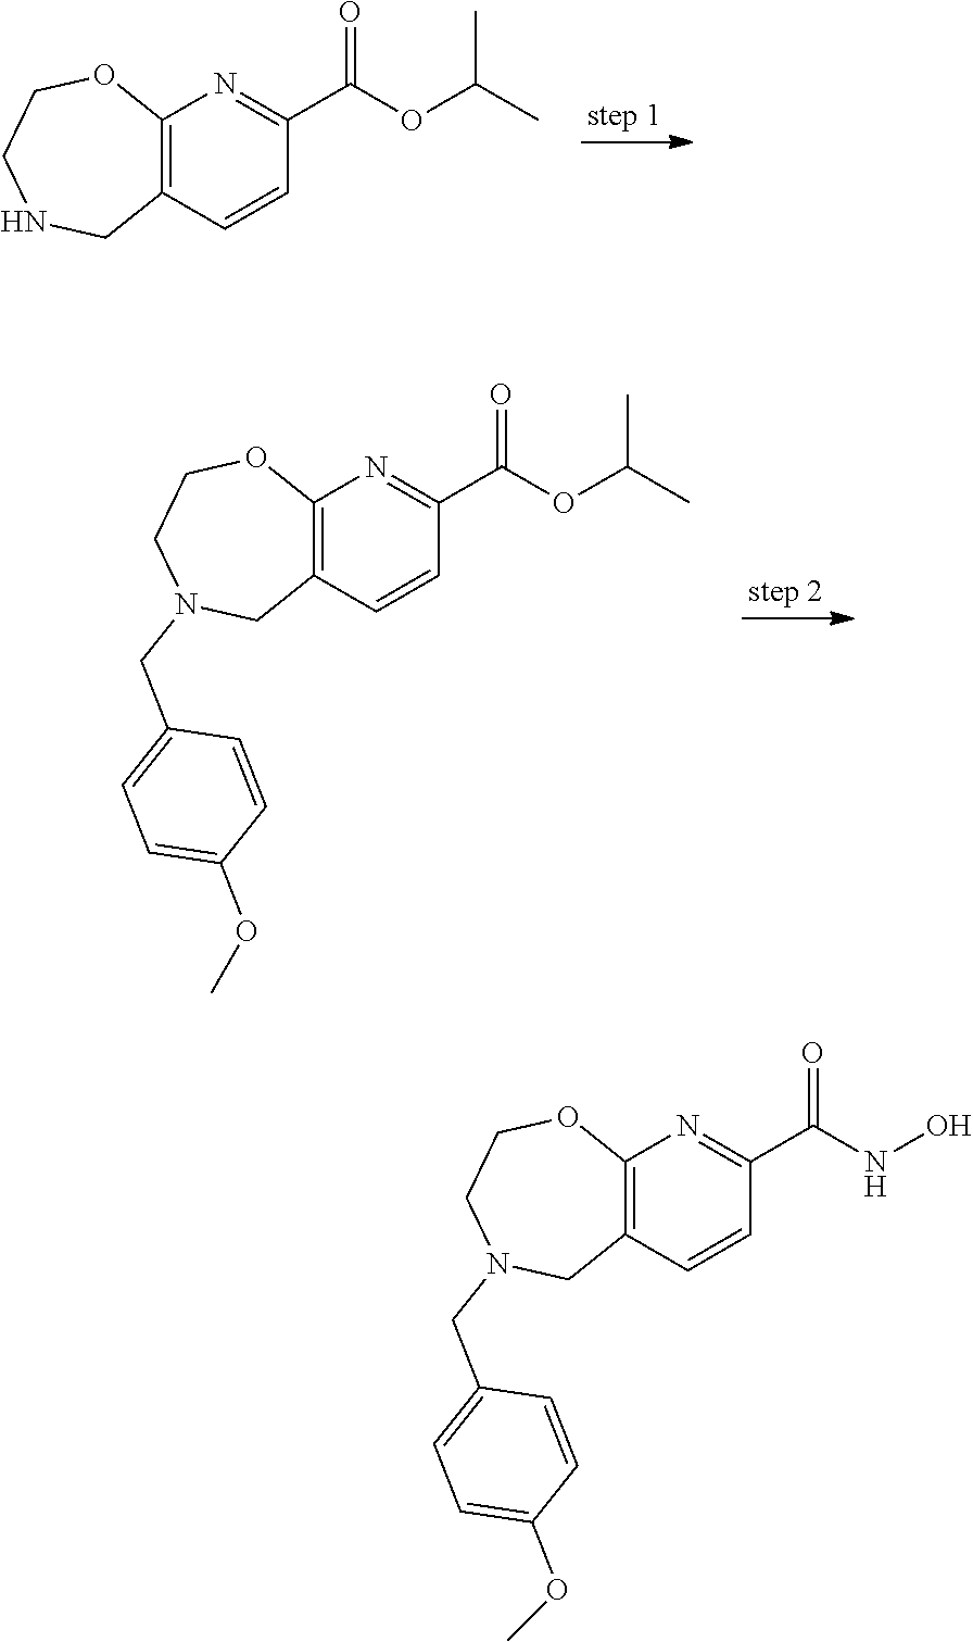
C1=CC2=C(N=C1C(=O)OC(C)C)OCCNC2.C(N1CC2=C(N=C(C(OC(C)C)=O)C=C2)OCC1)C1=CC=C(OC)C=C1.C(N1CC2=C(N=C(C(NO)=O)C=C2)OCC1)C1=CC=C(OC)C=C1
